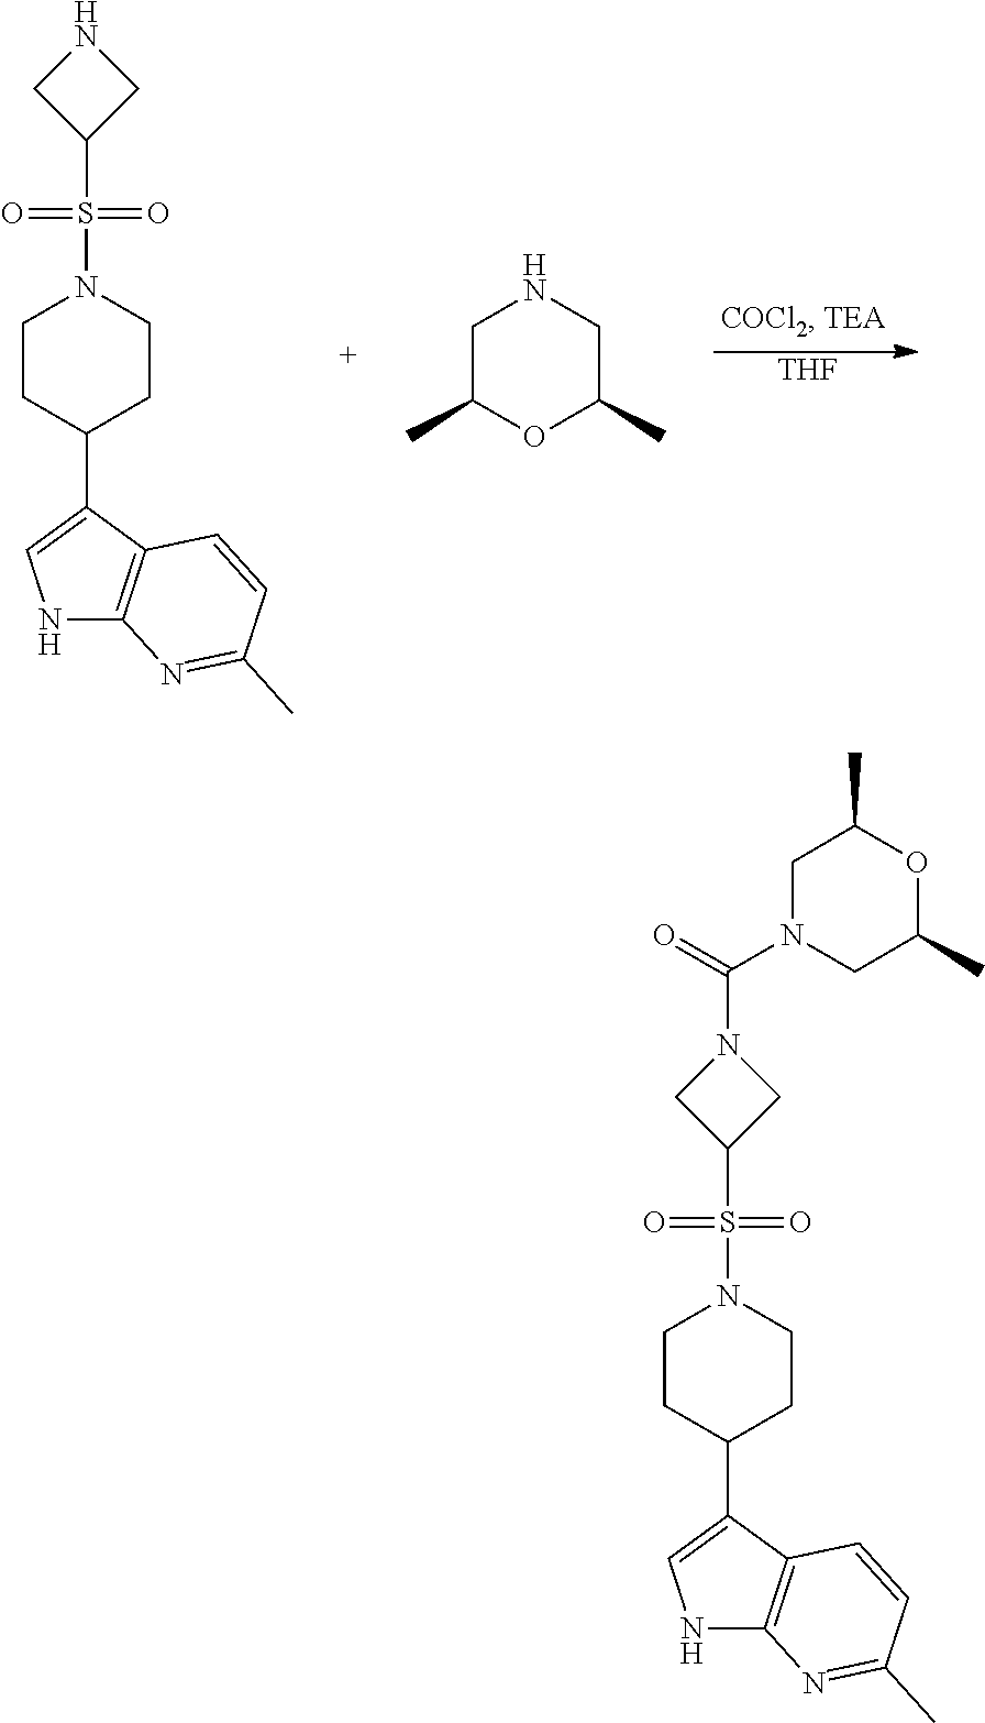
[THF].C1CC(C2=CNC3=C2C=CC(C)=N3)CCN1S(C1CNC1)(=O)=O.C1C(C)OC(C)CN1.C1CC(C2=CNC3=C2C=CC(C)=N3)CCN1S(C1CN(C(N2CC(C)OC(C)C2)=O)C1)(=O)=O
